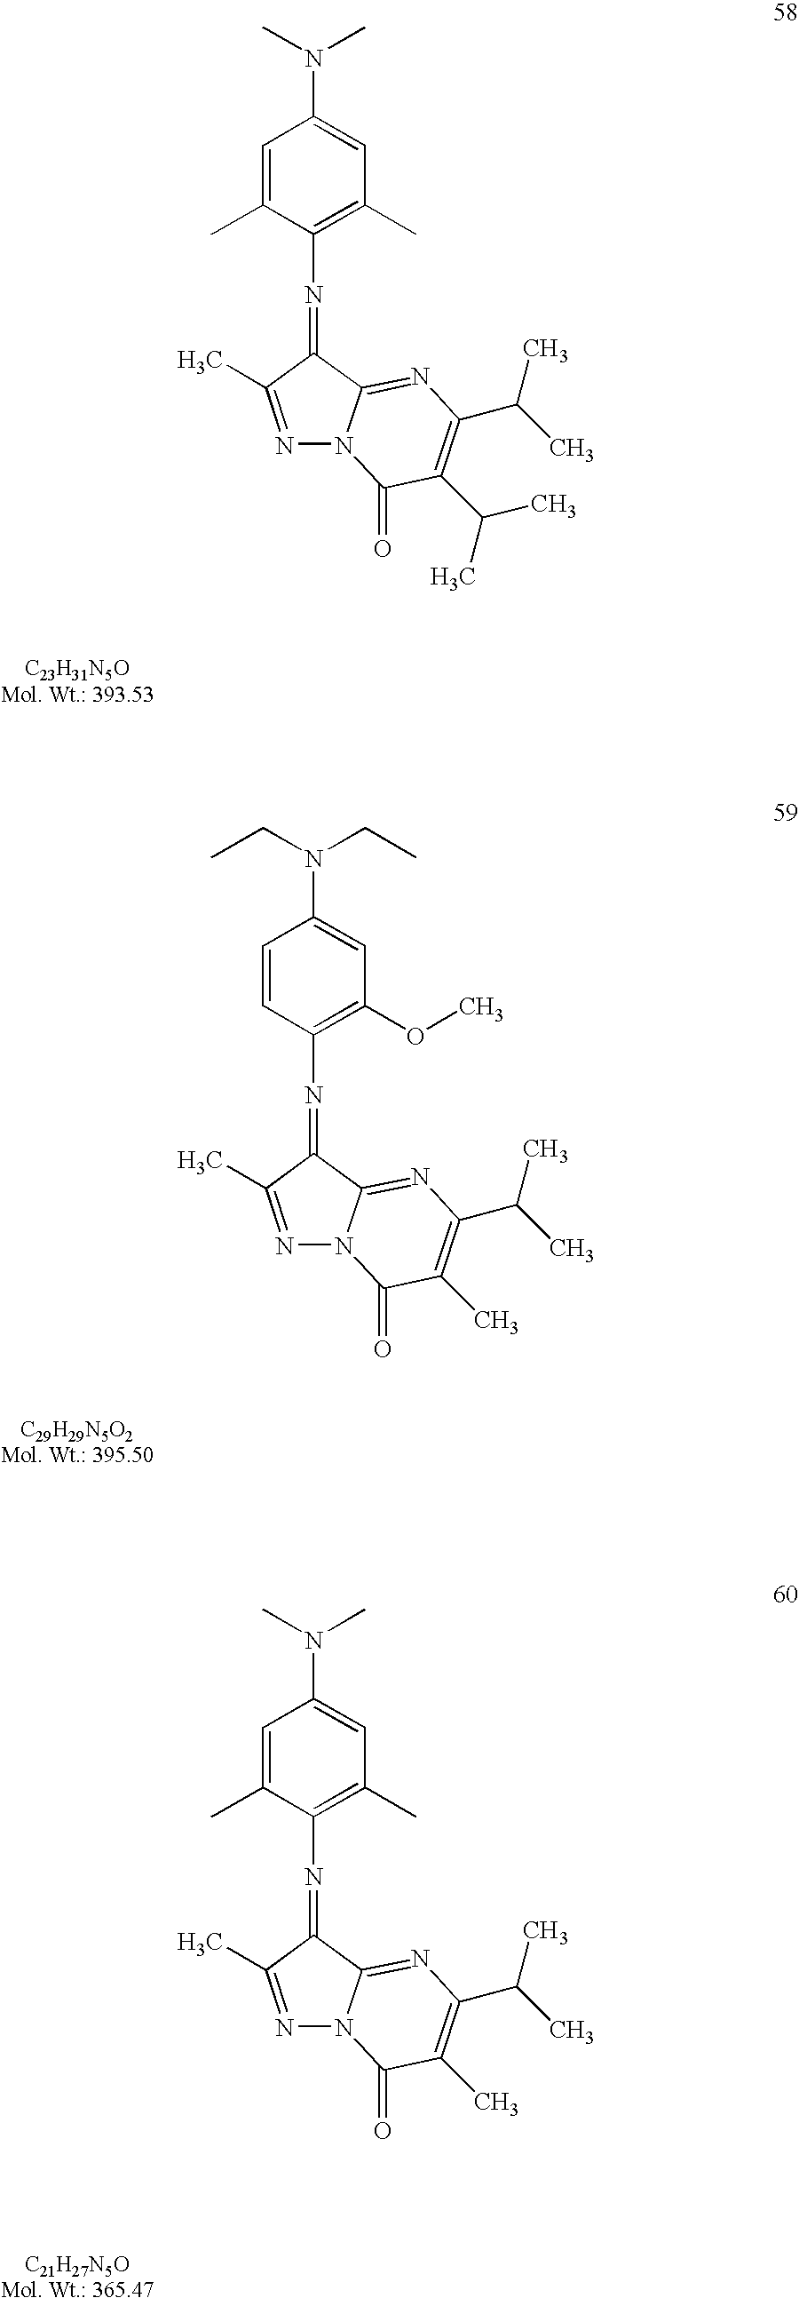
C1=CC(N=C2C3=NC(C(C)C)=C(C)C(=O)N3N=C2C)=C(OC)C=C1N(CC)CC.C1=C(C)C(N=C2C3=NC(C(C)C)=C(C)C(=O)N3N=C2C)=C(C)C=C1N(C)C.C1=C(C)C(N=C2C3=NC(C(C)C)=C(C(C)C)C(=O)N3N=C2C)=C(C)C=C1N(C)C
